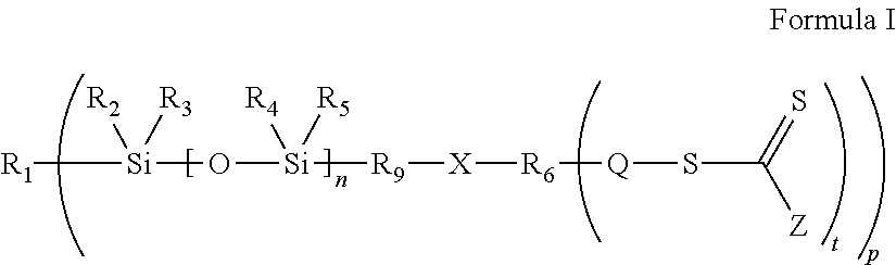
[R1][Si](O[Si]([R9][X][R6][Q]SC([Z])=S)([R4])[R5])([R2])[R3]
